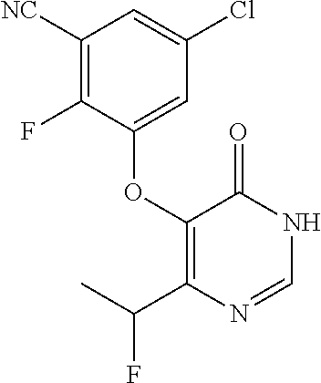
C1(OC2=CC(Cl)=CC([NC])=C2F)=C(C(F)C)N=CNC1=O
